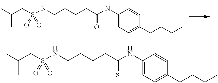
C(CS(NCCCCC(NC1=CC=C(CCCC)C=C1)=O)(=O)=O)(C)C.C(CS(NCCCCC(NC1=CC=C(CCCC)C=C1)=S)(=O)=O)(C)C
